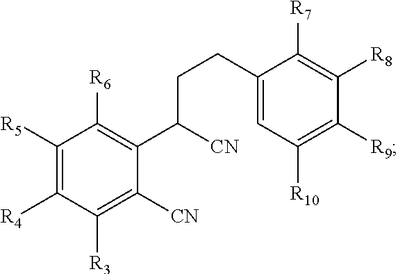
C1([R5])=C([R4])C([R3])=C([CN])C(C([CN])CCC2=CC([R10])=C([R9])C([R8])=C2[R7])=C1[R6]
